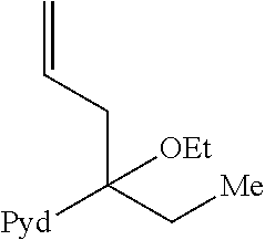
C=CCC(C[Me])([Pyd])[OEt]
